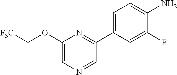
NC1=CC=C(C2=NC(OC[F3C])=CN=C2)C=C1F
